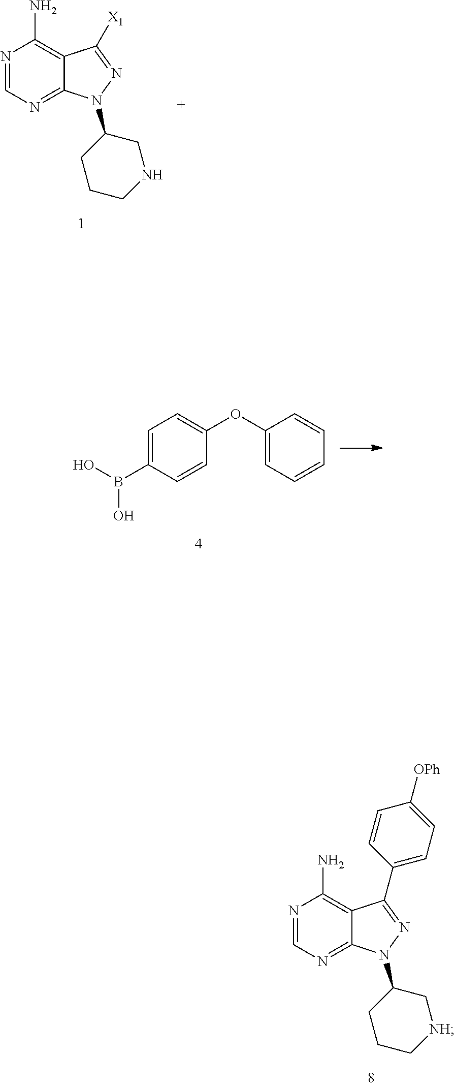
N1=CN=C2C(=C1N)C([X1])=NN2C1CCCNC1.C1=C(B(O)O)C=CC(OC2=CC=CC=C2)=C1.N1=CN=C2C(=C1N)C(C1=CC=C([OPh])C=C1)=NN2C1CCC[NH]C1
